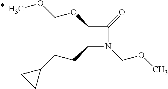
C1(OCOC)C(CCC2CC2)N(COC)C1=O
